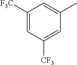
C1([F3C])=CC([CF3])=CC(C)=C1
